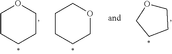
C1CCCCO1.C1OCCC1.C1CCCOC1
